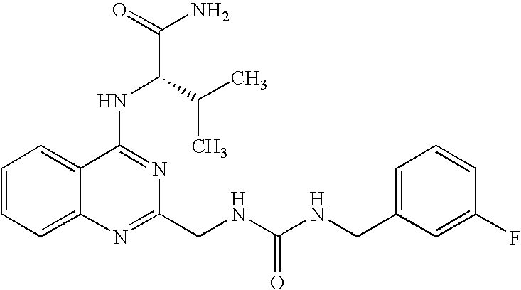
C1=CC=C2C(=C1)C(NC(C(C)C)C(N)=O)=NC(CNC(NCC1=CC=CC(F)=C1)=O)=N2
